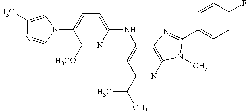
C1(C)=CN(C2=CC=C(NC3=CC(C(C)C)=NC4=C3N=C(C3=CC=C(F)C=C3)N4C)N=C2[H3CO])C=N1
